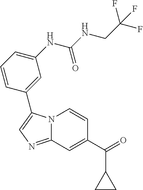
N12C(=NC=C1C1=CC(NC(NCC(F)(F)F)=O)=CC=C1)C=C(C(=O)C1CC1)C=C2
